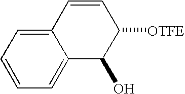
C12=CC=CC=C1C(O)C([OTFE])C=C2
